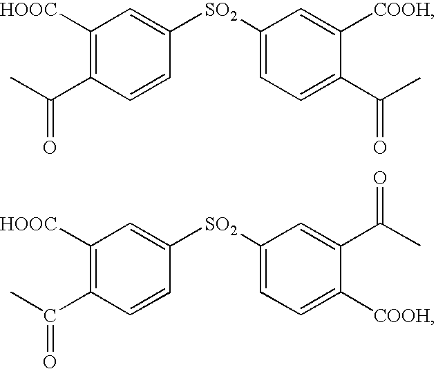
C1=C([SO2]C2=CC=C(C(C)=O)C([COOH])=C2)C=CC(C(C)=O)=C1[HOOC].C1=C([SO2]C2=CC=C([COOH])C(C(C)=O)=C2)C=CC(C(C)=O)=C1[HOOC]
